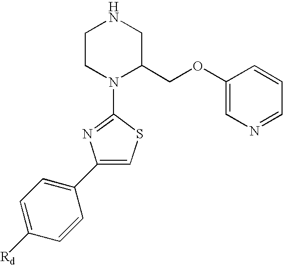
C1CN(C2=NC(C3=CC=C([Rd])C=C3)=CS2)C(COC2=CN=CC=C2)CN1
